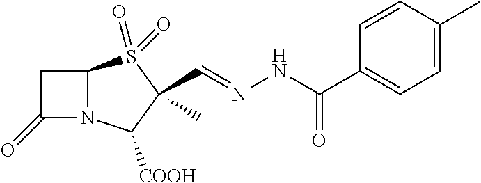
C12N(C([COOH])C(C)(C=NNC(=O)C3=CC=C(C)C=C3)S1(=O)=O)C(=O)C2
